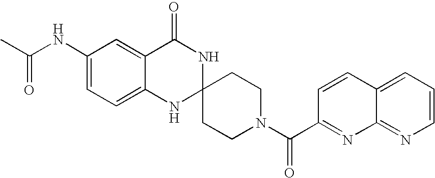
C1(NC(C)=O)=CC=C2C(=C1)C(=O)NC1(N2)CCN(C(=O)C2=NC3=NC=CC=C3C=C2)CC1
